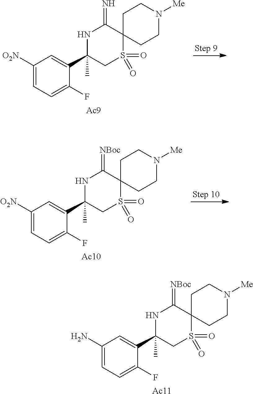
C1(N)=CC=C(F)C(C2(C)NC(=[NBoc])C3(S(=O)(=O)C2)CCN([Me])CC3)=C1.[Ac11].C1([O2N])=CC=C(F)C(C2(C)NC(=N)C3(S(=O)(=O)C2)CCN([Me])CC3)=C1.[Ac9].C1([O2N])=CC=C(F)C(C2(C)NC(=[NBoc])C3(S(=O)(=O)C2)CCN([Me])CC3)=C1.[Ac10]
